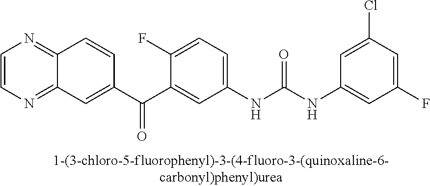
C1=CN=C2C(=N1)C=CC(C(C1=CC(NC(NC3=CC(F)=CC(Cl)=C3)=O)=CC=C1F)=O)=C2
